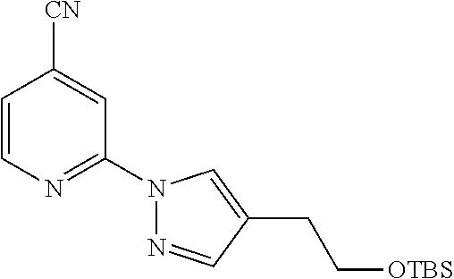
C1=CN=C(N2N=CC(CC[OTBS])=C2)C=C1[CN]
